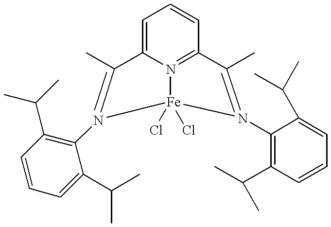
C1=C2N3=C(C=C1)C(C)=N(C1=C(C(C)C)C=CC=C1C(C)C)[Fe]3(Cl)(Cl)N(C1=C(C(C)C)C=CC=C1C(C)C)=C2C
